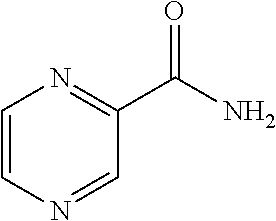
C1=CN=CC(C(N)=O)=N1
